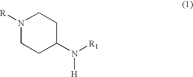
N1([R])CCC(N([R1])[H])CC1
